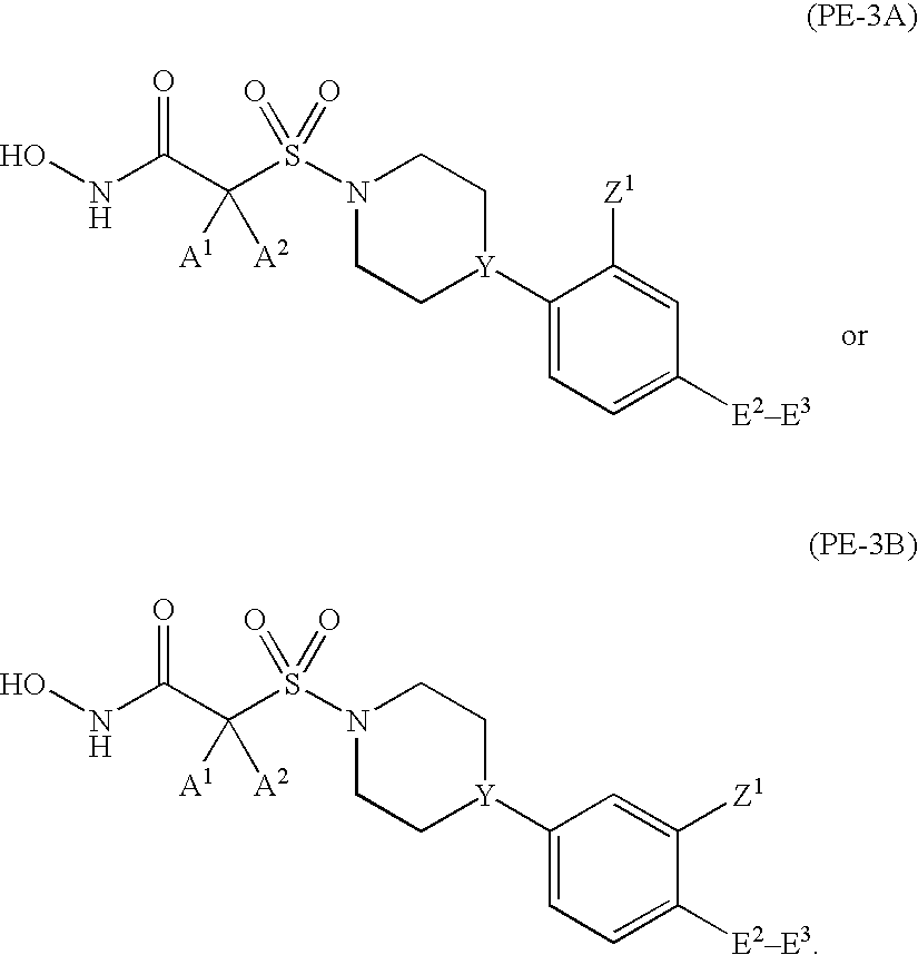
N1(S(C([A2])(C(=O)NO)[A1])(=O)=O)CC[Y](C2=CC=C([E2E3])C=C2[Z1])CC1.N1(S(C([A2])(C(=O)NO)[A1])(=O)=O)CC[Y](C2=CC=C([E2E3])C([Z1])=C2)CC1
